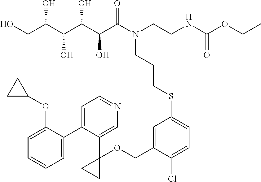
OCC(C(C(C(C(N(CCNC(OCC)=O)CCCSC1=CC=C(Cl)C(COC2(C3=CN=CC=C3C3=CC=CC=C3OC3CC3)CC2)=C1)=O)O)O)O)O
